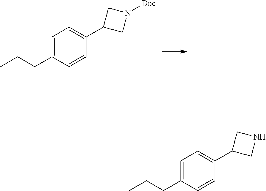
C1=C(CCC)C=CC(C2CN([Boc])C2)=C1.C1=C(CCC)C=CC(C2CNC2)=C1
